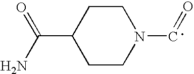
C1CC(C(=O)N)CCN1C=O
